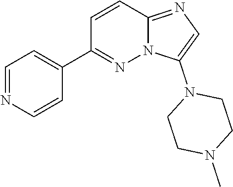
C1=C(N2CCN(C)CC2)N2C(=N1)C=CC(C1=CC=NC=C1)=N2
